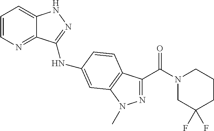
C1=CN=C2C(=C1)NN=C2NC1=CC2=C(C(C(N3CC(F)(F)CCC3)=O)=NN2C)C=C1
